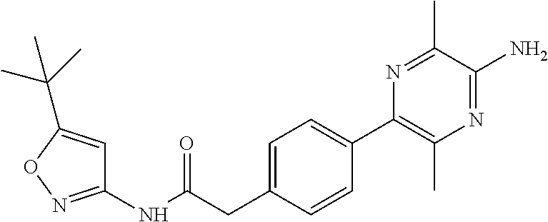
C1(NC(=O)CC2=CC=C(C3=C(C)N=C(N)C(C)=N3)C=C2)=NOC(C(C)(C)C)=C1
